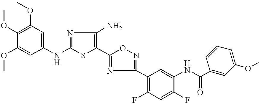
C1(OC)=CC(NC2=NC(N)=C(C3=NC(C4=C(F)C=C(F)C(NC(=O)C5=CC(OC)=CC=C5)=C4)=NO3)S2)=CC(OC)=C1OC
